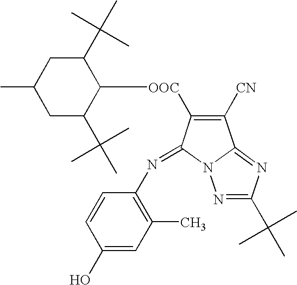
CC1CC(C(C)(C)C)C([OOC]C2=C([CN])C3=NC(C(C)(C)C)=NN3C2=NC2=C(C)C=C(O)C=C2)C(C(C)(C)C)C1
